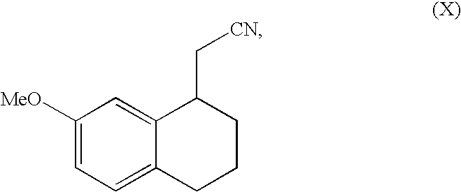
C1([MeO])=CC=C2C(=C1)C(C[CN])CCC2
